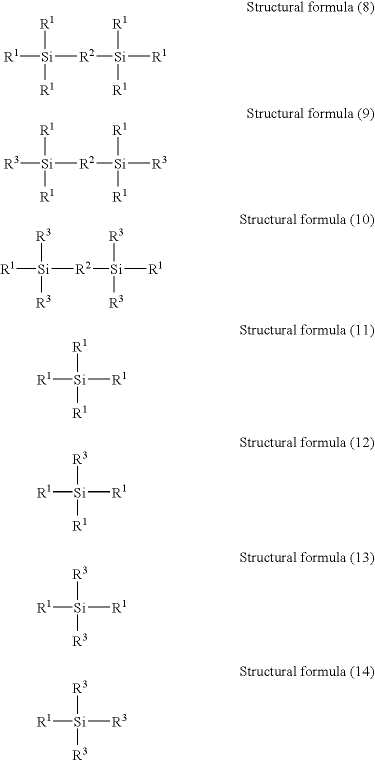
[R1][Si]([R1])([R1])[R2][Si]([R1])([R1])[R1].[R3][Si]([R1])([R1])[R2][Si]([R3])([R1])[R1].[R1][Si]([R3])([R3])[R2][Si]([R1])([R3])[R3].[R1][Si]([R1])([R1])[R1].[R1][Si]([R3])([R1])[R1].[R1][Si]([R3])([R3])[R1].[R1][Si]([R3])([R3])[R3]
